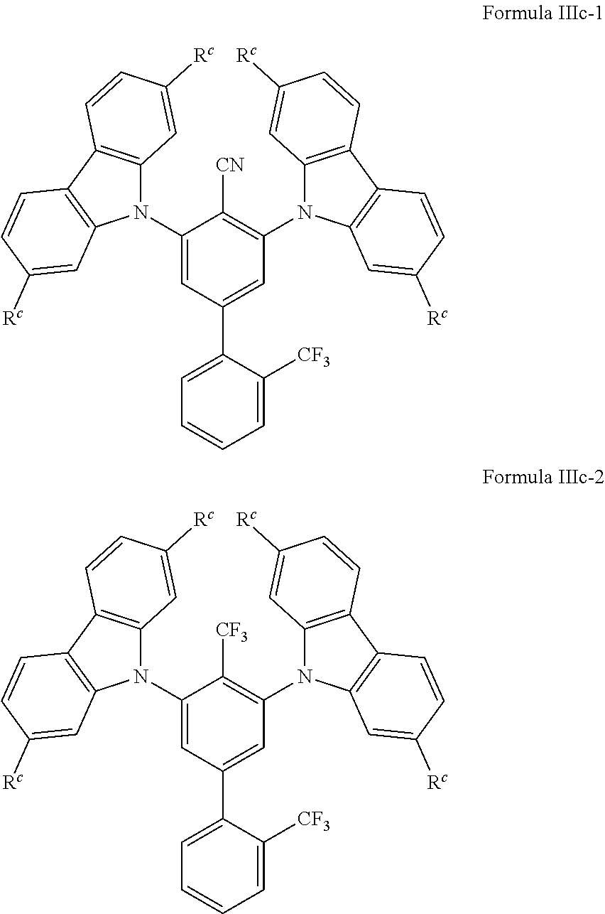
C1(N2C3=C(C4=C2C=C([Rc])C=C4)C=CC([Rc])=C3)=CC(C2=CC=CC=C2[CF3])=CC(N2C3=C(C4=C2C=C([Rc])C=C4)C=CC([Rc])=C3)=C1[CN].C1(N2C3=C(C4=C2C=C([Rc])C=C4)C=CC([Rc])=C3)=CC(C2=CC=CC=C2[CF3])=CC(N2C3=C(C4=C2C=C([Rc])C=C4)C=CC([Rc])=C3)=C1[CF3]
